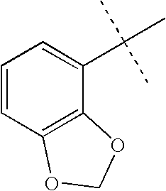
C1=CC2=C(C(C(C)(C)C)=C1)OCO2
